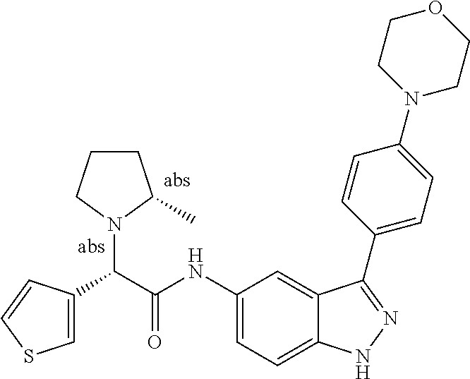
C1(NC(C(C2=CSC=C2)N2C(C)CCC2)=O)=CC=C2C(=C1)C(C1=CC=C(N3CCOCC3)C=C1)=NN2
